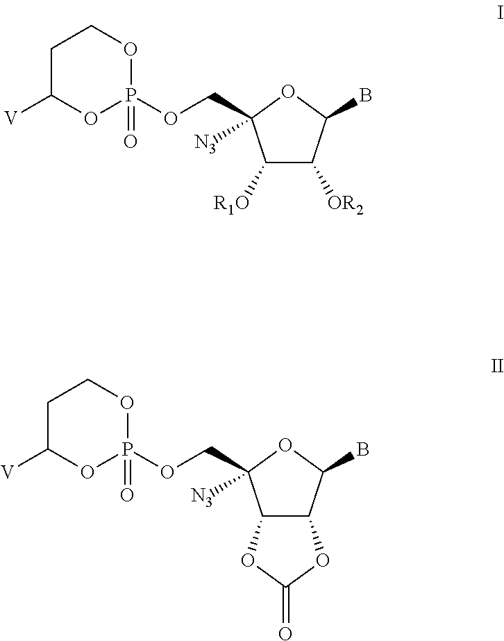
C(C1([N3])C([R1O])C([OR2])C(B)O1)OP1(=O)OCCC([V])O1.C12C(C(B)OC1([N3])COP1(=O)OCCC([V])O1)OC(=O)O2
